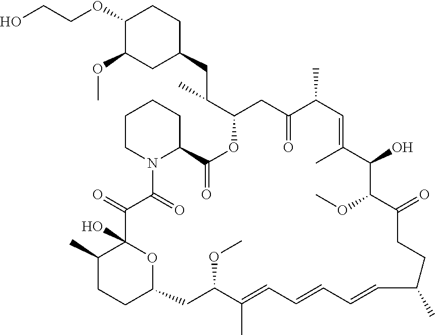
C1(OCCO)C(OC)CC(CC(C2CC(=O)C(C)C=C(C)C(O)C(OC)C(=O)CCC(C)C=CC=CC=C(C)C(OC)CC3OC(O)(C(=O)C(=O)N4C(CCCC4)C(=O)O2)C(C)CC3)C)CC1
